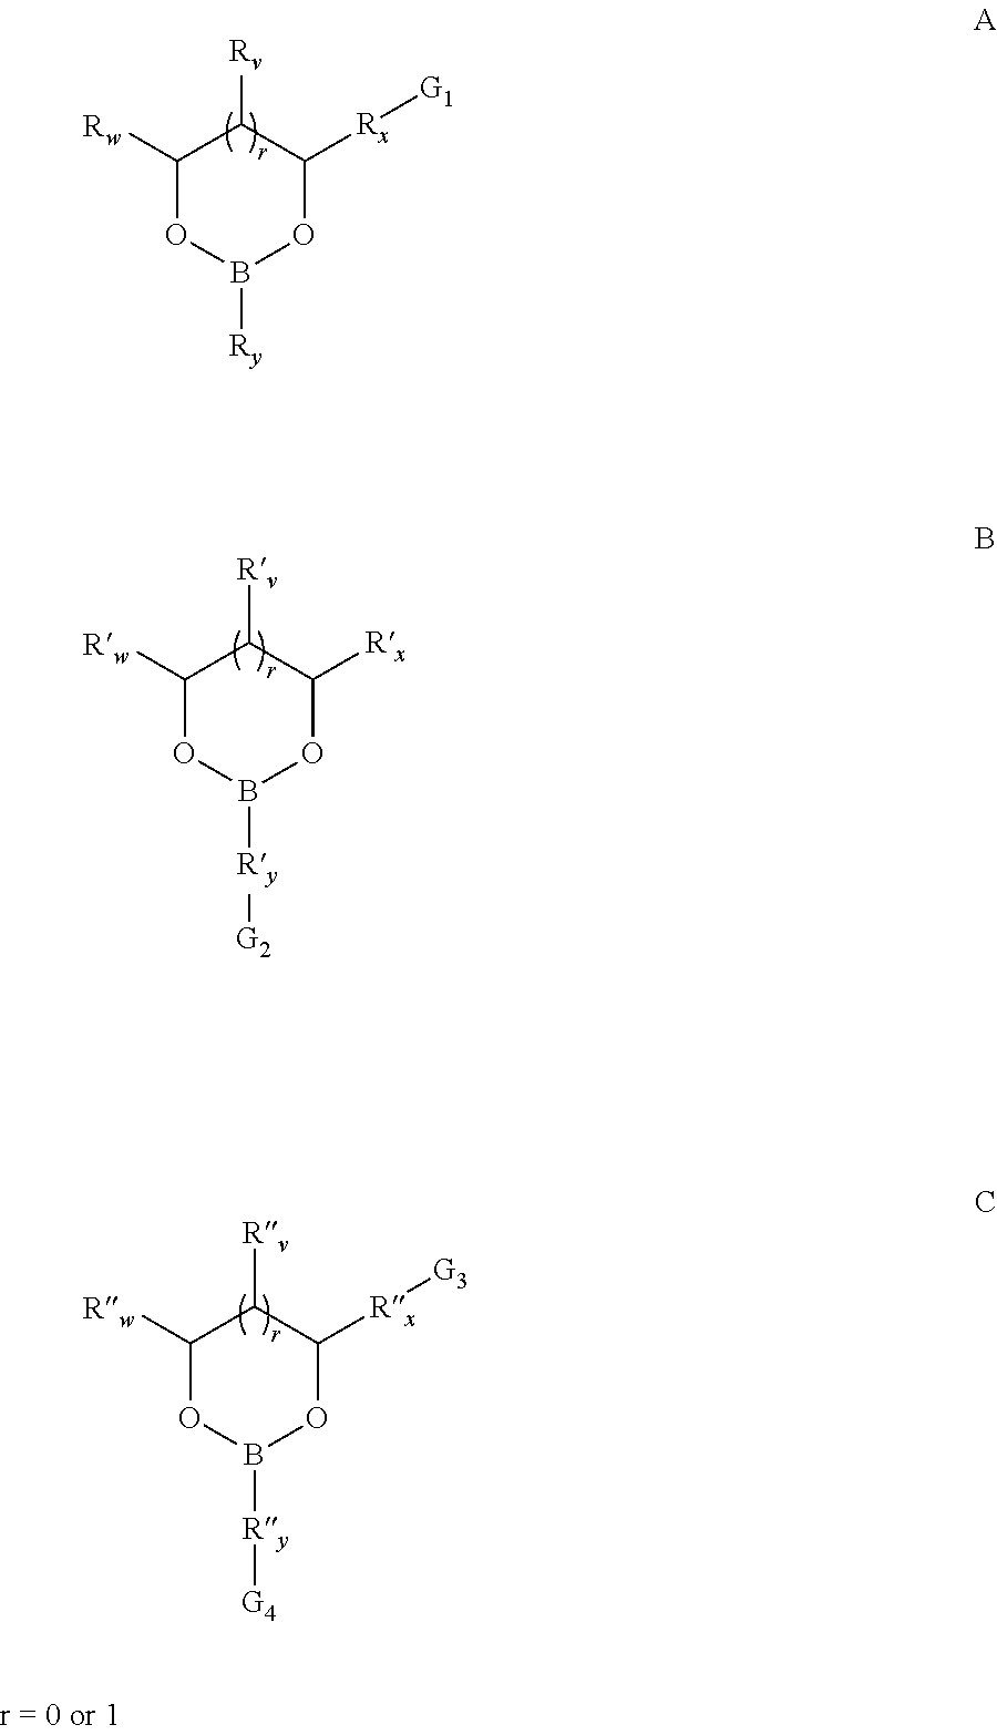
C1([Rw])OB([Ry])OC([Rx][G1])C1[Rv].C1([Rw])OB([Ry][G2])OC([Rx])C1[Rv].C1([Rw])OB([Ry][G4])OC([Rx][G3])C1[Rv]
